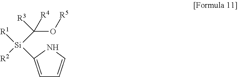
[R2][Si](C(O[R5])([R4])[R3])([R1])C1=CC=CN1
